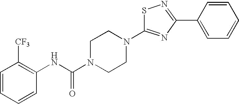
S1C(N2CCN(C(NC3=C([CF3])C=CC=C3)=O)CC2)=NC(C2=CC=CC=C2)=N1
